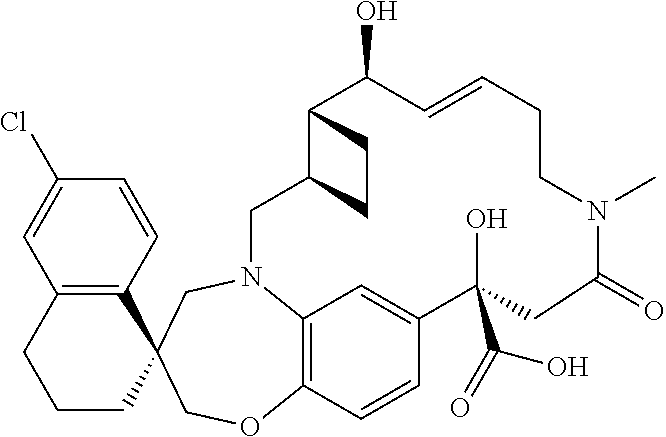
C12=C(C=CC(Cl)=C1)C1(CCC2)COC2=C3N(C1)CC1C(C(O)C=CCCN(C)C(=O)CC(O)(C(O)=O)C(=C3)C=C2)CC1
